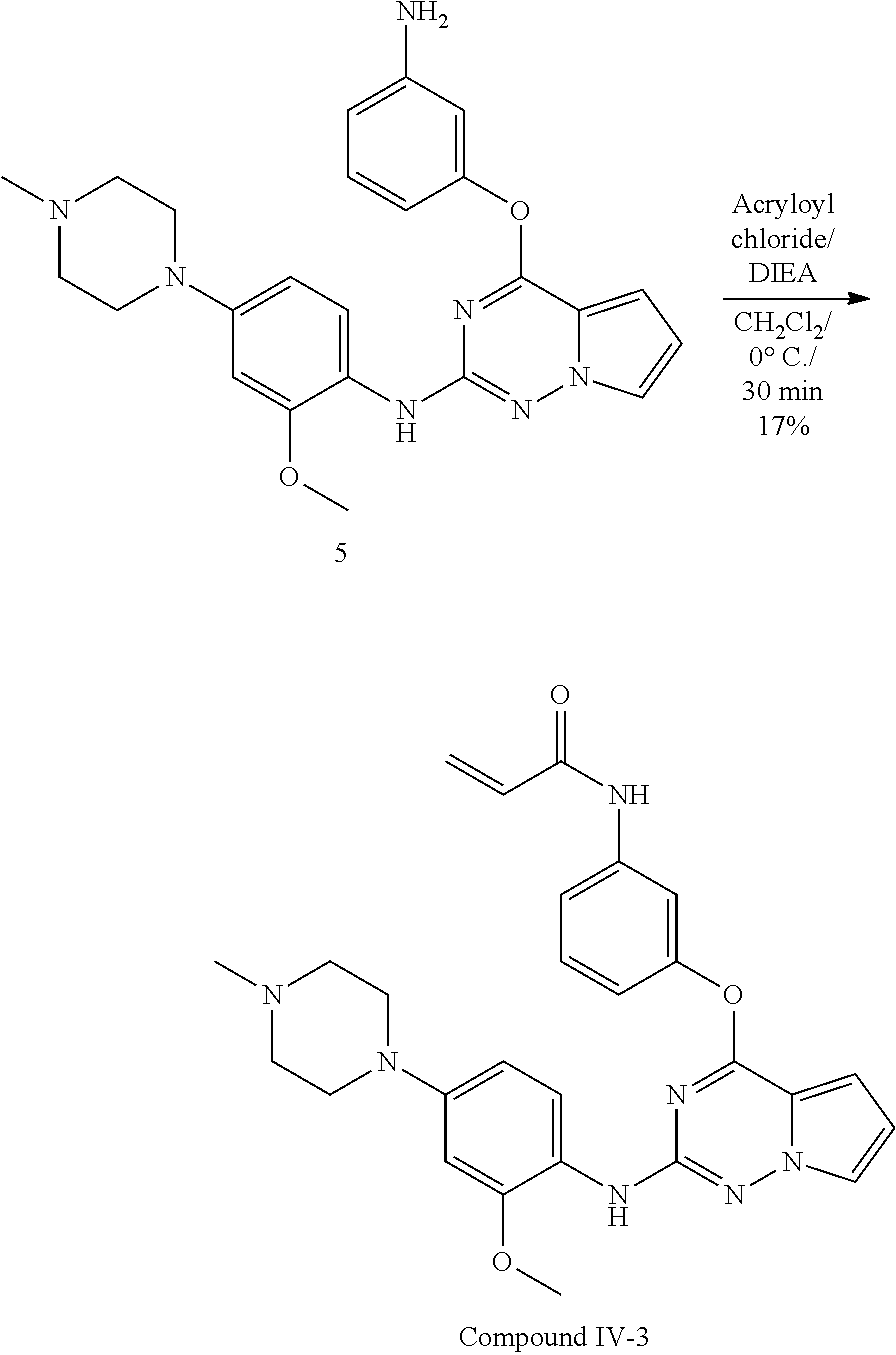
N1(C)CCN(C2=CC=C(NC3=NN4C(=CC=C4)C(OC4=CC(N)=CC=C4)=N3)C(OC)=C2)CC1.N1(C)CCN(C2=CC=C(NC3=NN4C(=CC=C4)C(OC4=CC(NC(C=C)=O)=CC=C4)=N3)C(OC)=C2)CC1
